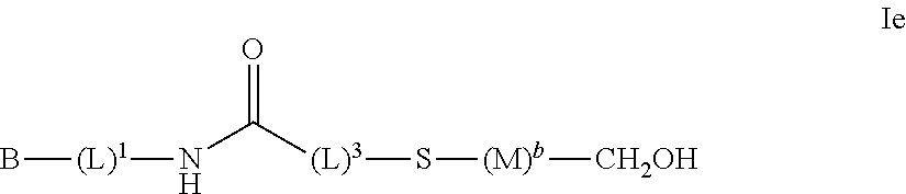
O=C([(L)3]S[(M)b][CH2OH])N[(L)1]B
